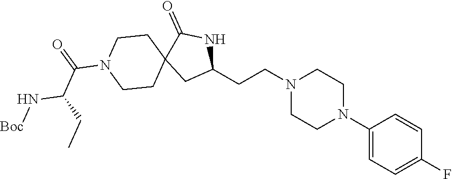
C1(N2CCN(CCC3NC(=O)C4(C3)CCN(C(C(N[Boc])CC)=O)CC4)CC2)=CC=C(F)C=C1
